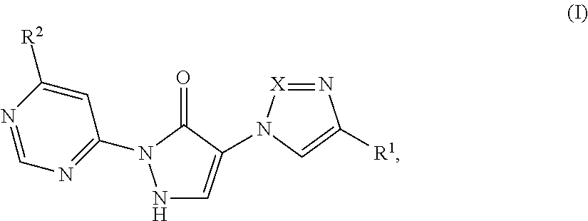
N1C=C(N2[X]=NC([R1])=C2)C(=O)N1C1=NC=NC([R2])=C1
